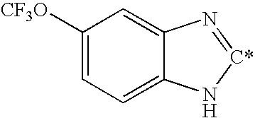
C1([CF3O])=CC=C2C(=C1)N=[C*]N2
